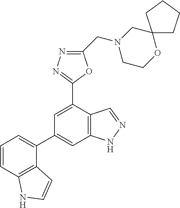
C1=CC2=C(C(C3=CC4=C(C(C5=NN=C(CN6CCOC7(C6)CCCC7)O5)=C3)C=NN4)=C1)C=CN2
